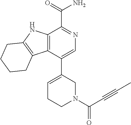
C12=C(C(C3=CCCN(C(C#CC)=O)C3)=CN=C1C(=O)N)C1=C(N2)CCCC1
